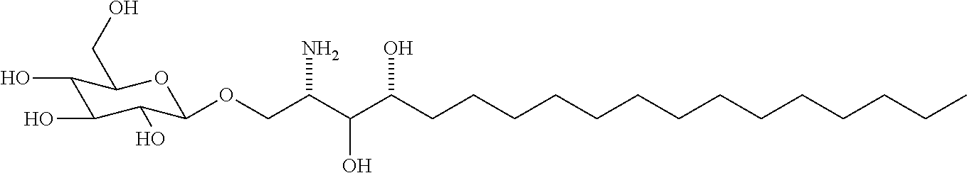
C1(O)C(O)C(O)C(OCC(C(O)C(CCCCCCCCCCCCCC)O)N)OC1CO
